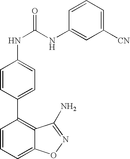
C1=CC=C2C(=C1C1=CC=C(NC(NC3=CC([CN])=CC=C3)=O)C=C1)C(N)=NO2
